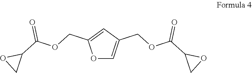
O1C=C(COC(C2CO2)=O)C=C1COC(C1OC1)=O
